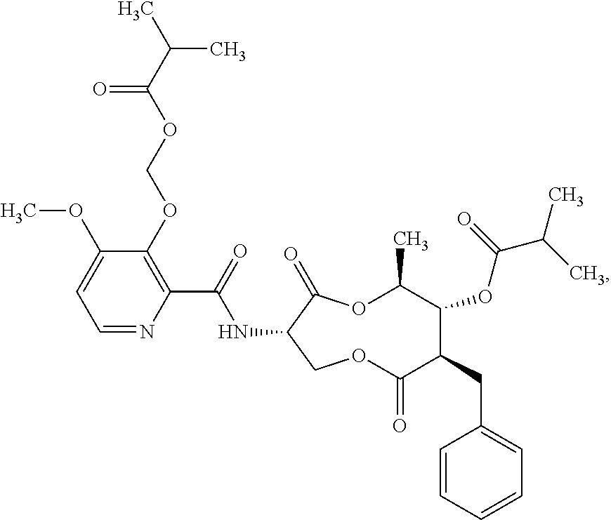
C1=NC(C(=O)NC2COC(=O)C(CC3=CC=CC=C3)C(OC(C(C)C)=O)C(C)OC2=O)=C(OCOC(C(C)C)=O)C(OC)=C1
